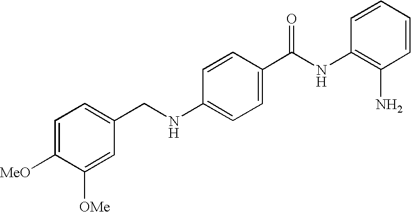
C(NC1=CC=C(C(NC2=C(N)C=CC=C2)=O)C=C1)C1=CC=C([MeO])C([OMe])=C1
